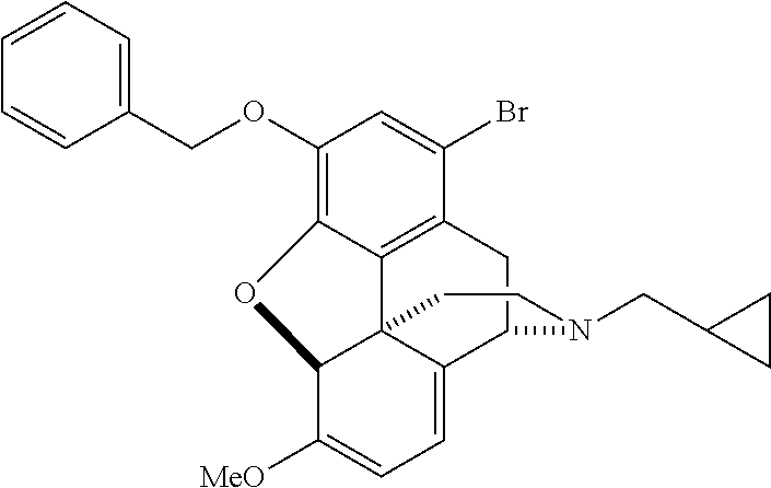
C1(OCC2=CC=CC=C2)=C2C3=C(C(Br)=C1)CC1C4=CC=C([MeO])C(C34CCN1CC1CC1)O2
